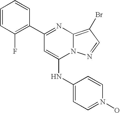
C1(C2=NC3=C(Br)C=NN3C(NC3=CC=N(O)C=C3)=C2)=C(F)C=CC=C1
